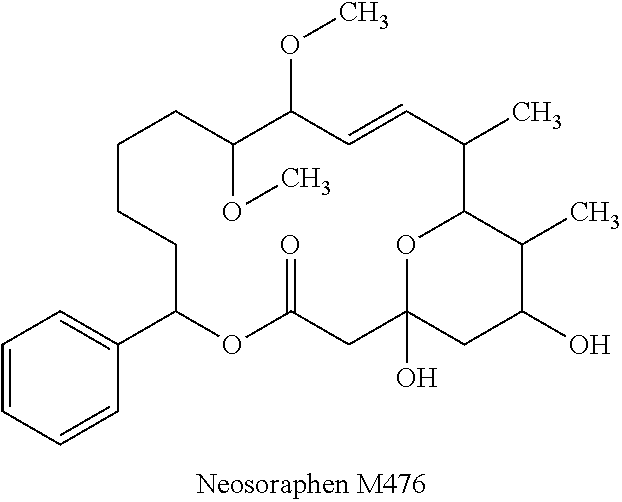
C1=CC=CC(C2OC(=O)CC3(O)OC(C(C)C=CC(OC)C(OC)CCCC2)C(C)C(O)C3)=C1
